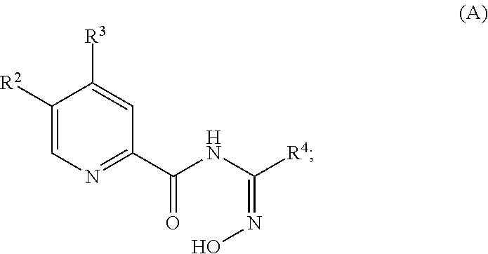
C1([R2])=CN=C(C(NC([R4])=NO)=O)C=C1[R3]
